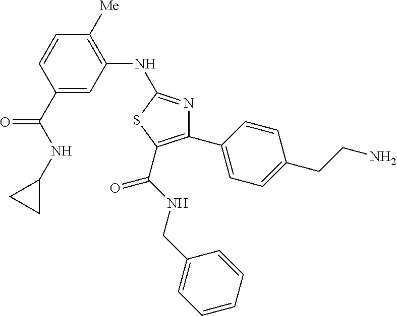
C1(C(NC2CC2)=O)=CC(NC2=NC(C3=CC=C(CCN)C=C3)=C(C(NCC3=CC=CC=C3)=O)S2)=C([Me])C=C1
